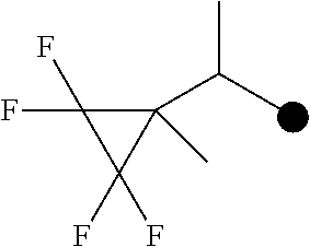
C1(C(C)C)(C)C(F)(F)C1(F)F
